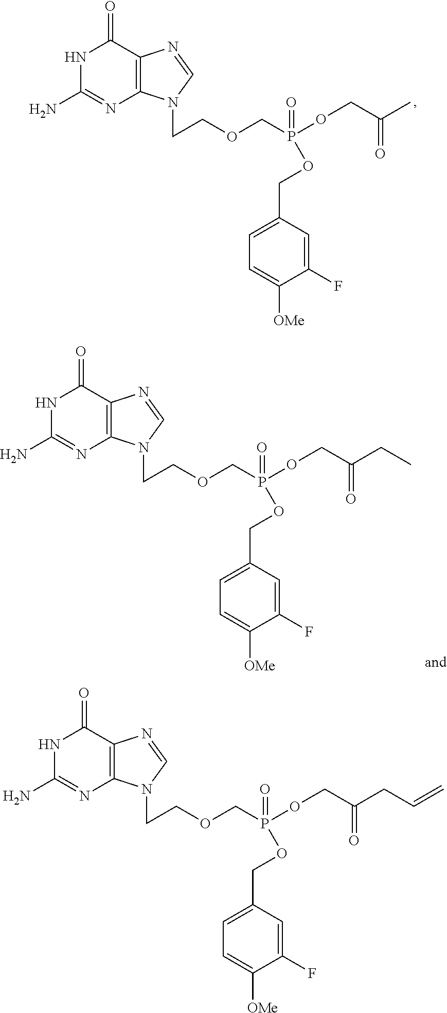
N1C(N)=NC2=C(C1=O)N=CN2CCOCP(OCC(C)=O)(=O)OCC1=CC=C([OMe])C(F)=C1.N1C(N)=NC2=C(C1=O)N=CN2CCOCP(OCC(CC=C)=O)(=O)OCC1=CC=C([OMe])C(F)=C1.N1C(N)=NC2=C(C1=O)N=CN2CCOCP(OCC(CC)=O)(=O)OCC1=CC=C([OMe])C(F)=C1
